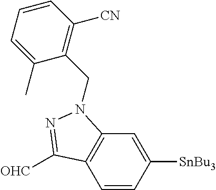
C1=CC([SnBu3])=CC2=C1C([OHC])=NN2CC1=C([CN])C=CC=C1C
